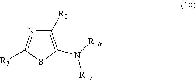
C1([R2])=C(N([R1b])[R1a])SC([R3])=N1
